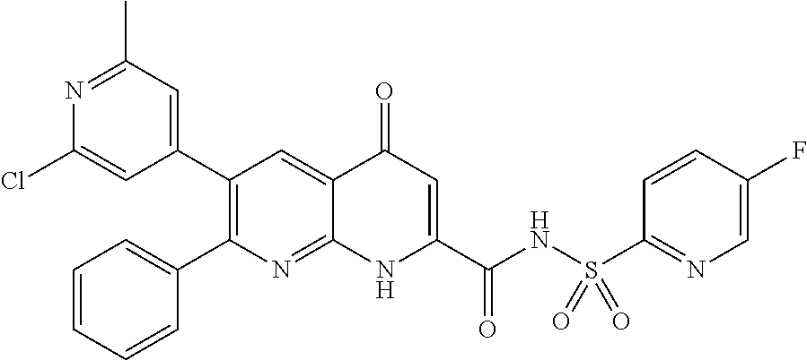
N1=C(C)C=C(C2=C(C3=CC=CC=C3)N=C3C(=C2)C(=O)C=C(C(NS(C2=NC=C(F)C=C2)(=O)=O)=O)N3)C=C1Cl
